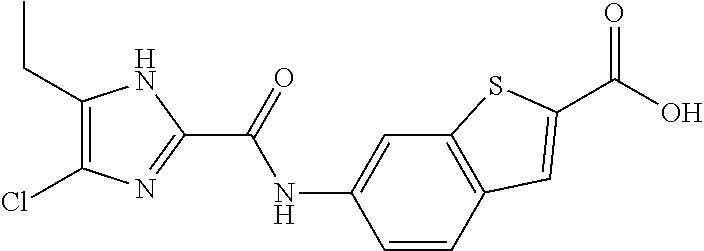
C1(CC)=C(Cl)N=C(C(=O)NC2=CC3=C(C=C2)C=C(C(O)=O)S3)N1
